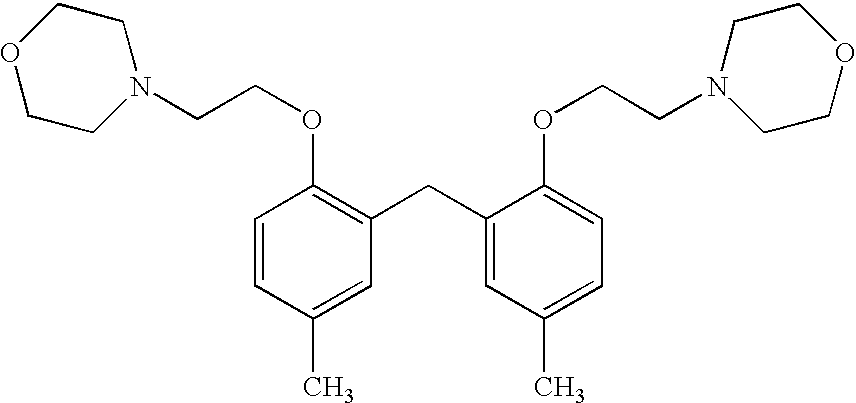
C1=CC(C)=CC(CC2=CC(C)=CC=C2OCCN2CCOCC2)=C1OCCN1CCOCC1
